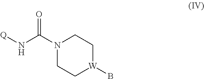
N1(C(N[Q])=O)CC[W](B)CC1
